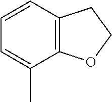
C12=C(C=CC=C1C)CCO2
